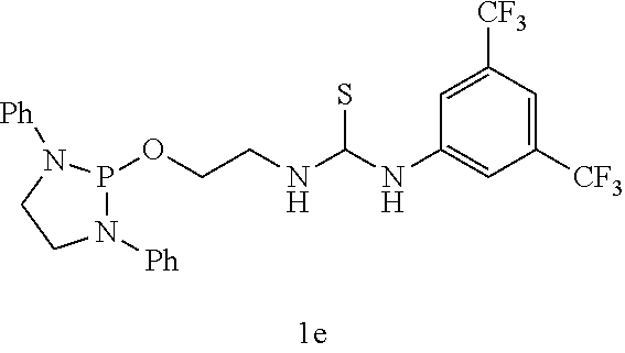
N1([Ph])P(OCCNC(NC2=CC([CF3])=CC([CF3])=C2)S)N([Ph])CC1
